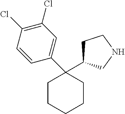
C1(C2(C3CCNC3)CCCCC2)=CC(Cl)=C(Cl)C=C1
